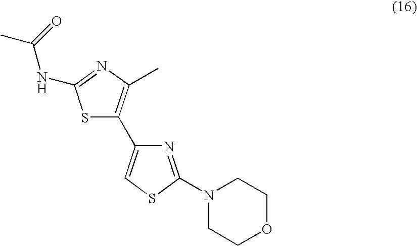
S1C(C2=CSC(N3CCOCC3)=N2)=C(C)N=C1NC(C)=O
